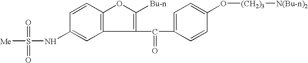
C12=C(C=CC(NS([Me])(=O)=O)=C1)OC([Bu-n])=C2C(C1=CC=C(O[(CH2)3][N(Bu-n)2])C=C1)=O
